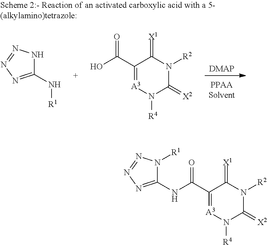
[DMAP].N(C1=NN=NN1)[R1].C1(C(O)=O)=[A3]N([R4])C(=[X2])N([R2])C1=[X1].C1(C(NC2=NN=NN2[R1])=O)=[A3]N([R4])C(=[X2])N([R2])C1=[X1]
